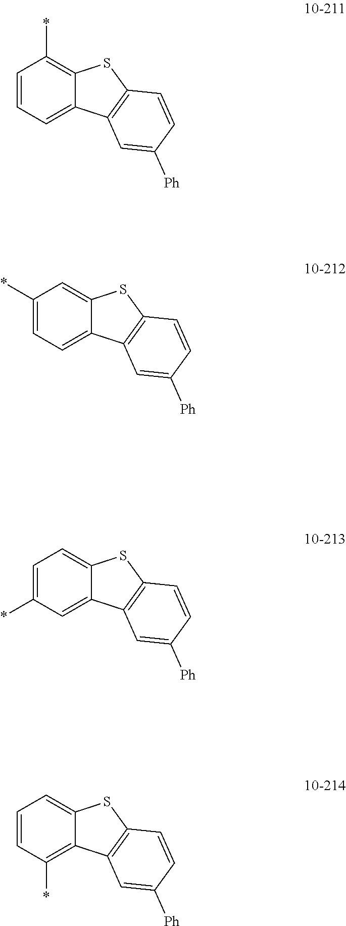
C12=C(*)C=CC=C1C1=C(S2)C=CC([Ph])=C1.C12=CC(*)=CC=C1C1=C(S2)C=CC([Ph])=C1.C12=CC=C(*)C=C1C1=C(S2)C=CC([Ph])=C1.C12=CC=CC(*)=C1C1=C(S2)C=CC([Ph])=C1
